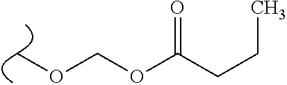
COCOC(=O)CCC
